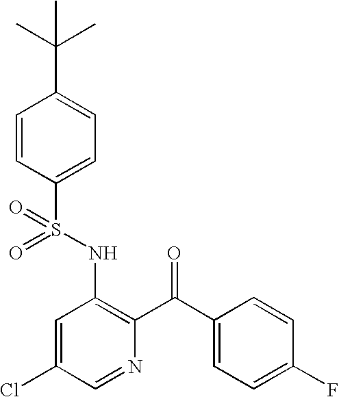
O=S(NC1=C(C(=O)C2=CC=C(F)C=C2)N=CC(Cl)=C1)(=O)C1=CC=C(C(C)(C)C)C=C1
